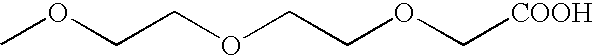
C(OCCOC[COOH])COC
